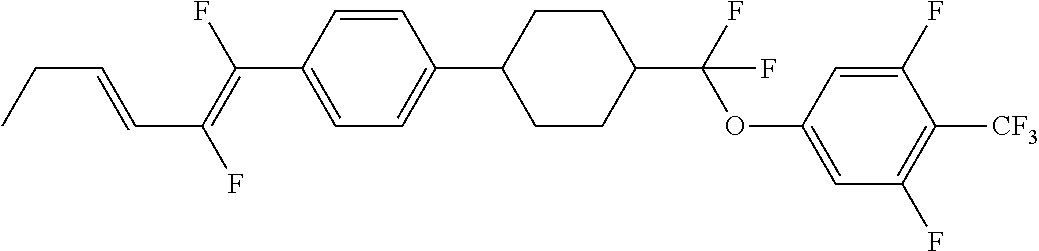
C(C1=CC=C(C2CCC(C(OC3=CC(F)=C([CF3])C(F)=C3)(F)F)CC2)C=C1)(=C(F)C=CCC)F
